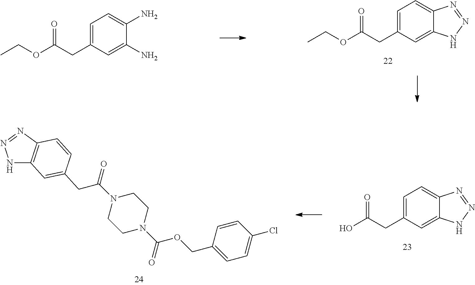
C1=C(CC(OCC)=O)C=C2C(=C1)N=NN2.C1=C(CC(OCC)=O)C=C(N)C(N)=C1.C1=C(CC(O)=O)C=C2C(=C1)N=NN2.N1C2=C(N=N1)C=CC(CC(=O)N1CCN(C(OCC3=CC=C(Cl)C=C3)=O)CC1)=C2
